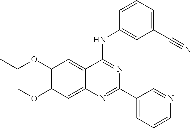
C1(OCC)=C(OC)C=C2C(=C1)C(NC1=CC(C#N)=CC=C1)=NC(C1=CC=CN=C1)=N2
